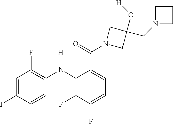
C1=C(C(N2CC(CN3CCC3)(O[H])C2)=O)C(N(C2=C(F)C=C(I)C=C2)[H])=C(F)C(F)=C1
